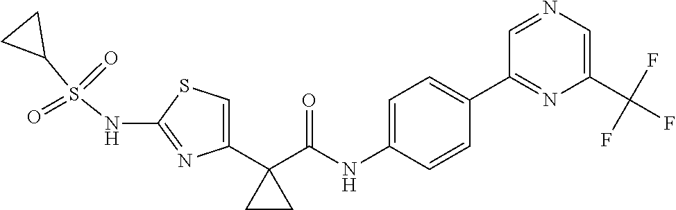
C1=C(C2(C(NC3=CC=C(C4=NC(C(F)(F)F)=CN=C4)C=C3)=O)CC2)N=C(NS(C2CC2)(=O)=O)S1
